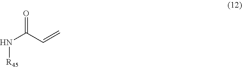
N(C(=O)C=C)[R45]
